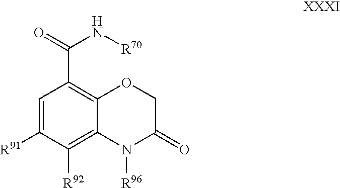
C1=C([R91])C([R92])=C2C(=C1C(=O)N[R70])OCC(=O)N2[R96]
